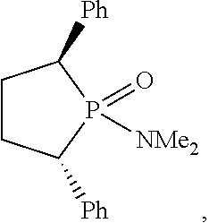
C1CC([Ph])P(=O)([NMe2])C1[Ph]
